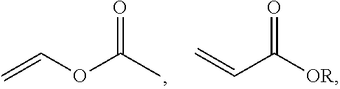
C=COC(=O)C.C=CC(=O)[OR]
